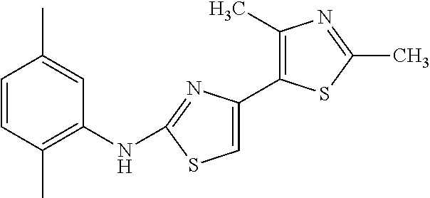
C1=CC(C)=C(NC2=NC(C3=C(C)N=C(C)S3)=CS2)C=C1C
